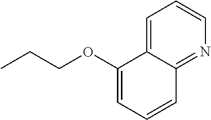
C(OC1=CC=CC2=NC=CC=C12)CC
